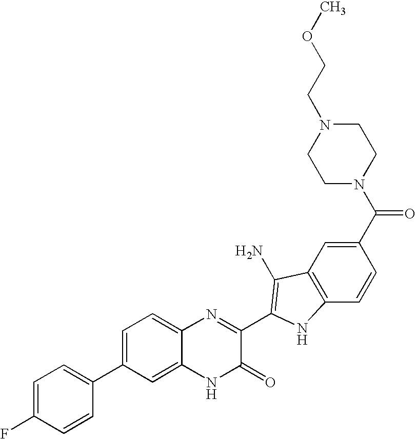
C1=C2C(=CC=C1C1=CC=C(F)C=C1)N=C(C1=C(N)C3=C(C=CC(C(N4CCN(CCOC)CC4)=O)=C3)N1)C(=O)N2
